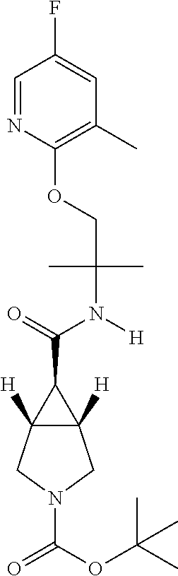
C12([H])C([H])(CN(C(=O)OC(C)(C)C)C1)C2C(=O)N([H])C(C)(C)COC1=C(C)C=C(F)C=N1
